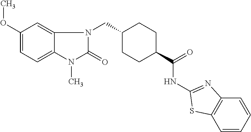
C1(OC)=CC=C2C(=C1)N(CC1CCC(C(=O)NC3=NC4=C(C=CC=C4)S3)CC1)C(=O)N2C
